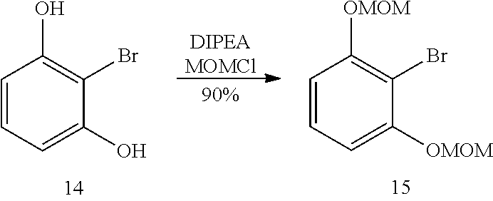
C1=CC=C(O)C(Br)=C1O.[DIPEAMOMCl].C1=CC=C([OMOM])C(Br)=C1[OMOM]
